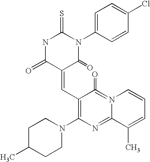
N1C(=O)C(=CC2=C(N3CCC(C)CC3)N=C3N(=C2=O)C=CC=C3C)C(=O)N(C2=CC=C(Cl)C=C2)C1=S
